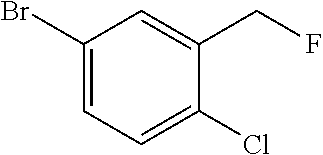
C1(Br)=CC=C(Cl)C(CF)=C1
